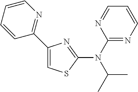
C1(N(C(C)C)C2=NC(C3=NC=CC=C3)=CS2)=NC=CC=N1
